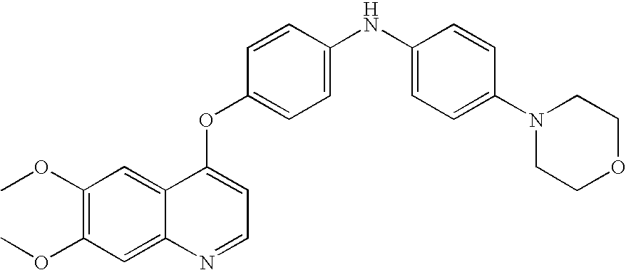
C1=CC(OC2=CC=NC3=CC(OC)=C(OC)C=C23)=CC=C1NC1=CC=C(N2CCOCC2)C=C1
